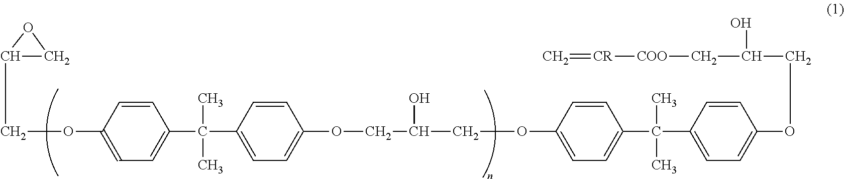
C1(COC2=CC=C(C(C)(C)C3=CC=C(OCC(COC4=CC=C(C(C)(C)C5=CC=C(OCC(C[COO][CR]=C)O)C=C5)C=C4)O)C=C3)C=C2)CO1
